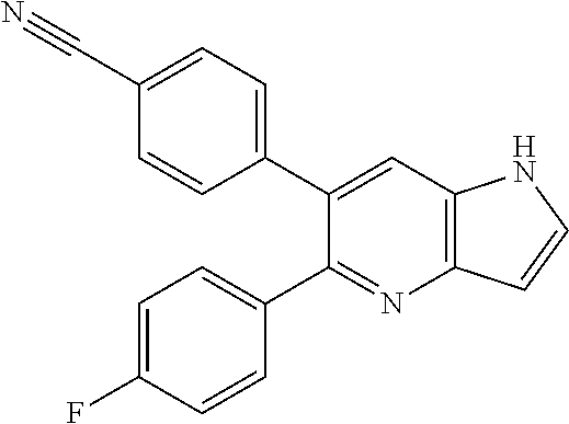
C1=C(C#N)C=CC(C2=CC3=C(N=C2C2=CC=C(F)C=C2)C=CN3)=C1
